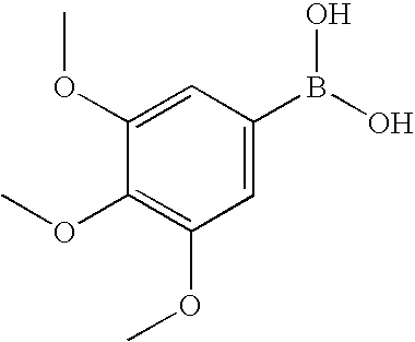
C1=C(OC)C(OC)=C(OC)C=C1B(O)O
